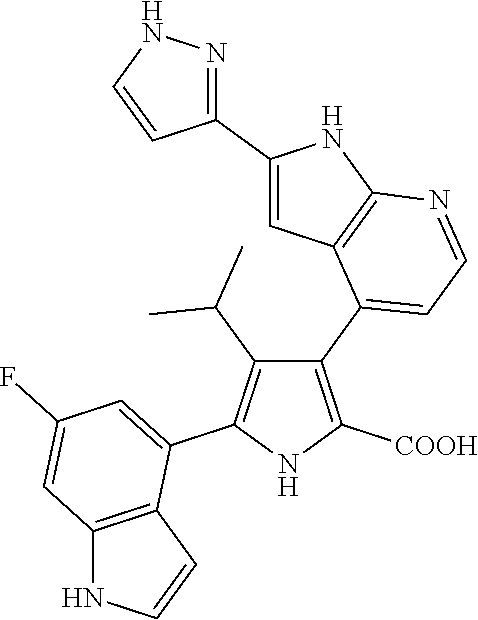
C1(C2=CC=NC3=C2C=C(C2=NNC=C2)N3)=C([COOH])NC(C2=CC(F)=CC3=C2C=CN3)=C1C(C)C
